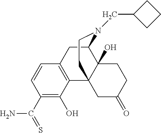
C1(C(N)=S)=C(O)C2=C(C=C1)CC1C3(O)C2(CC(=O)CC3)CCN1CC1CCC1
